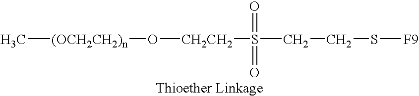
C[(OCH2CH2)n]O[CH2CH2]S(=O)(=O)CCS[F9]
